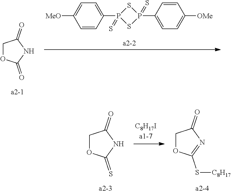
C1OC(=S)NC1=O.C1OC(S[C8H17])=NC1=O.C1OC(=O)NC1=O.C1=C([MeO])C=CC(P2(=S)SP(C3=CC=C([OMe])C=C3)(=S)S2)=C1
